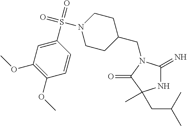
C1(CN2C(=N)NC(C)(CC(C)C)C2=O)CCN(S(=O)(=O)C2=CC(OC)=C(OC)C=C2)CC1
